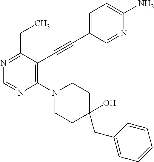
N1=C(CC)C(C#CC2=CC=C(N)N=C2)=C(N2CCC(O)(CC3=CC=CC=C3)CC2)N=C1
